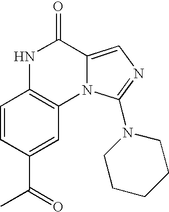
C1=CC(C(=O)C)=CC2=C1NC(=O)C1=CN=C(N3CCCCC3)N21
